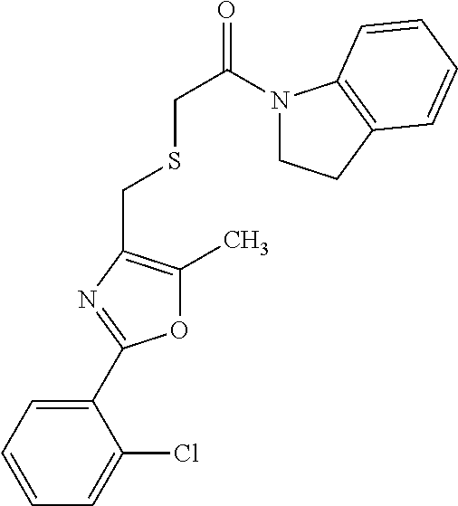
C1=C(C2=NC(CSCC(=O)N3CCC4=C3C=CC=C4)=C(C)O2)C(Cl)=CC=C1
